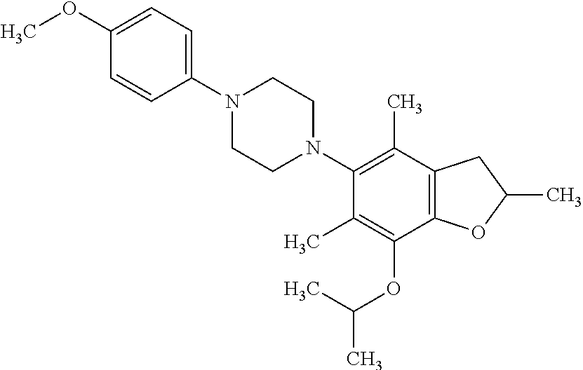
C1(OC)=CC=C(N2CCN(C3=C(C)C4=C(C(OC(C)C)=C3C)OC(C)C4)CC2)C=C1
